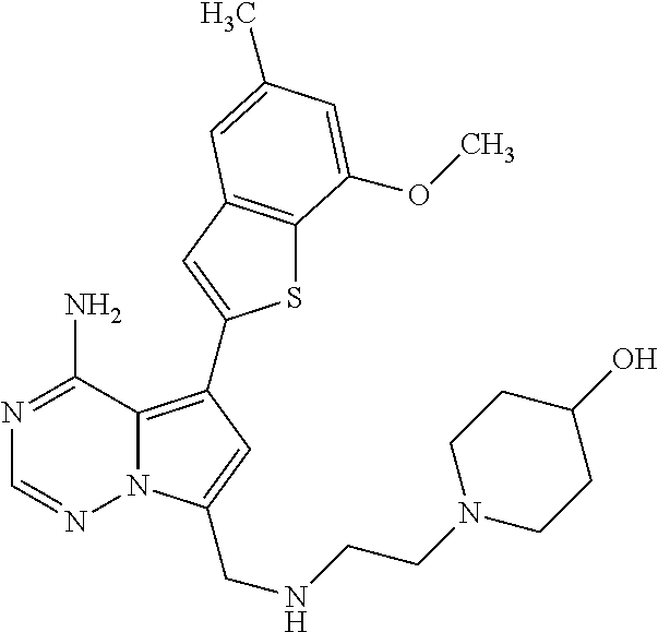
C12=C(C3=CC4=C(S3)C(OC)=CC(C)=C4)C=C(CNCCN3CCC(O)CC3)N1N=CN=C2N
